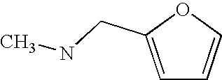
C1=C(CNC)OC=C1
